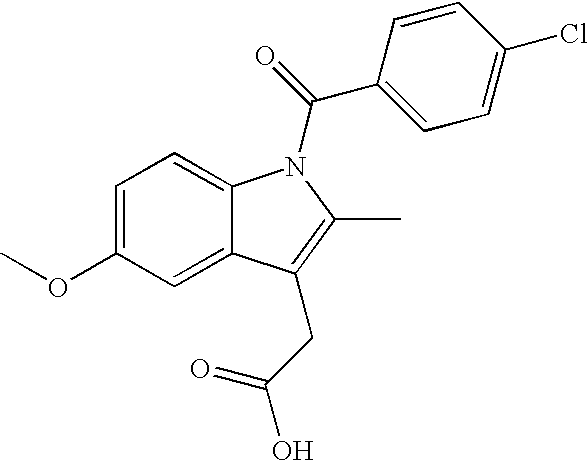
C1=C(OC)C=C2C(=C1)N(C(=O)C1=CC=C(Cl)C=C1)C(C)=C2CC(O)=O
